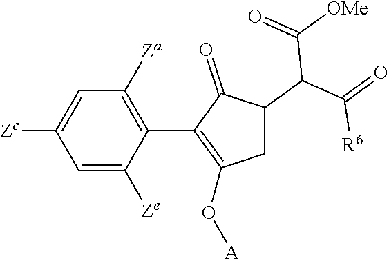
C1=C([Ze])C(C2=C(O[A])CC(C(C(=O)[R6])C([OMe])=O)C2=O)=C([Za])C=C1[Zc]
